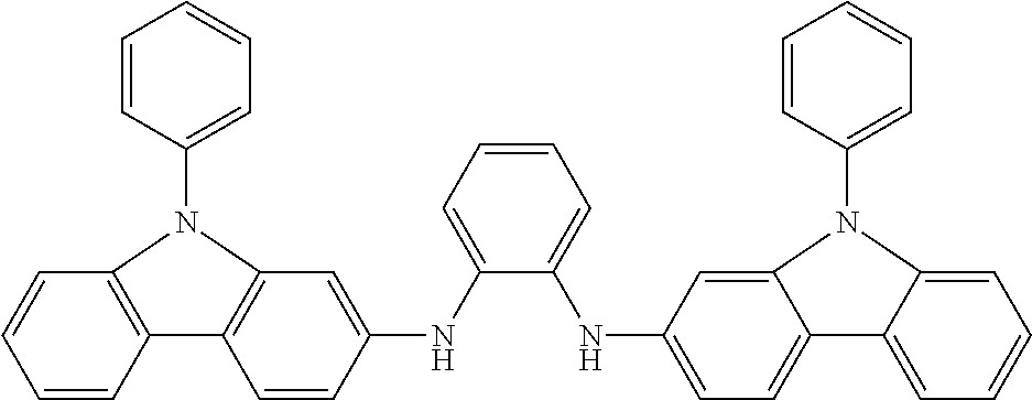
C1=CC2=C(C=C1)N(C1=CC=CC=C1)C1=C2C=CC(NC2=CC=CC=C2NC2=CC=C3C(=C2)N(C2=CC=CC=C2)C2=CC=CC=C32)=C1
